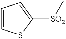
C1=CSC([SO2]C)=C1
